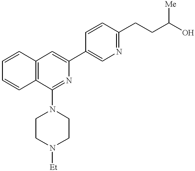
C12=C(C(N3CCN([Et])CC3)=NC(C3=CN=C(CCC(O)[Me])C=C3)=C1)C=CC=C2
